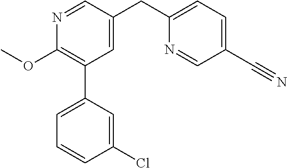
C1(OC)=C(C2=CC=CC(Cl)=C2)C=C(CC2=CC=C(C#N)C=N2)C=N1
